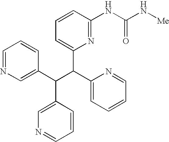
C1=NC=C(C(C(C2=CC=CC=N2)C2=CC=CC(NC(N[Me])=O)=N2)C2=CN=CC=C2)C=C1
